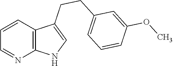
C1=CC2=C(N=C1)NC=C2CCC1=CC=CC(OC)=C1
